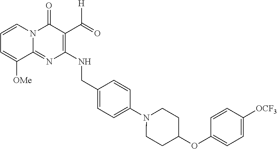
C1(NCC2=CC=C(N3CCC(OC4=CC=C([OCF3])C=C4)CC3)C=C2)=C(C(=O)[H])C(=O)N2C(=N1)C([OMe])=CC=C2
